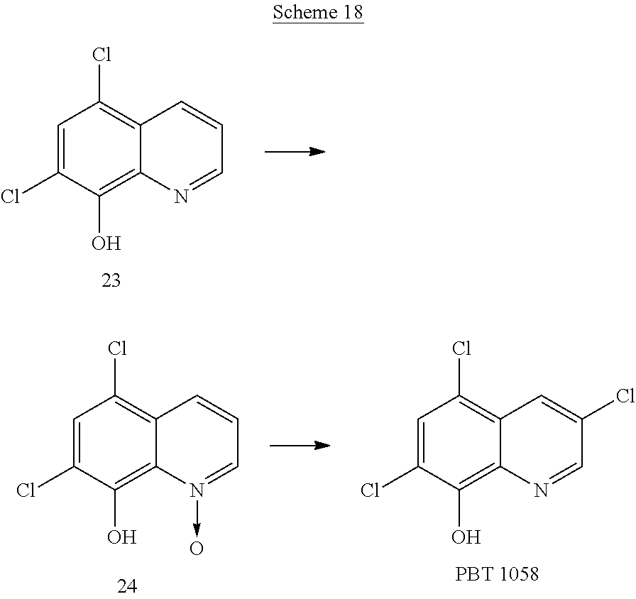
C1=C(Cl)C(O)=C2C(=C1Cl)C=CC=N2.C1=C(Cl)C(O)=C2C(=C1Cl)C=CC=N2->O.C1=C(Cl)C(O)=C2C(=C1Cl)C=C(Cl)C=N2
